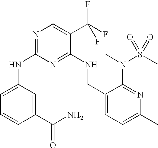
N(C1=NC=C(C(F)(F)F)C(NCC2=CC=C(C)N=C2N(C)S(C)(=O)=O)=N1)C1=CC=CC(C(N)=O)=C1
